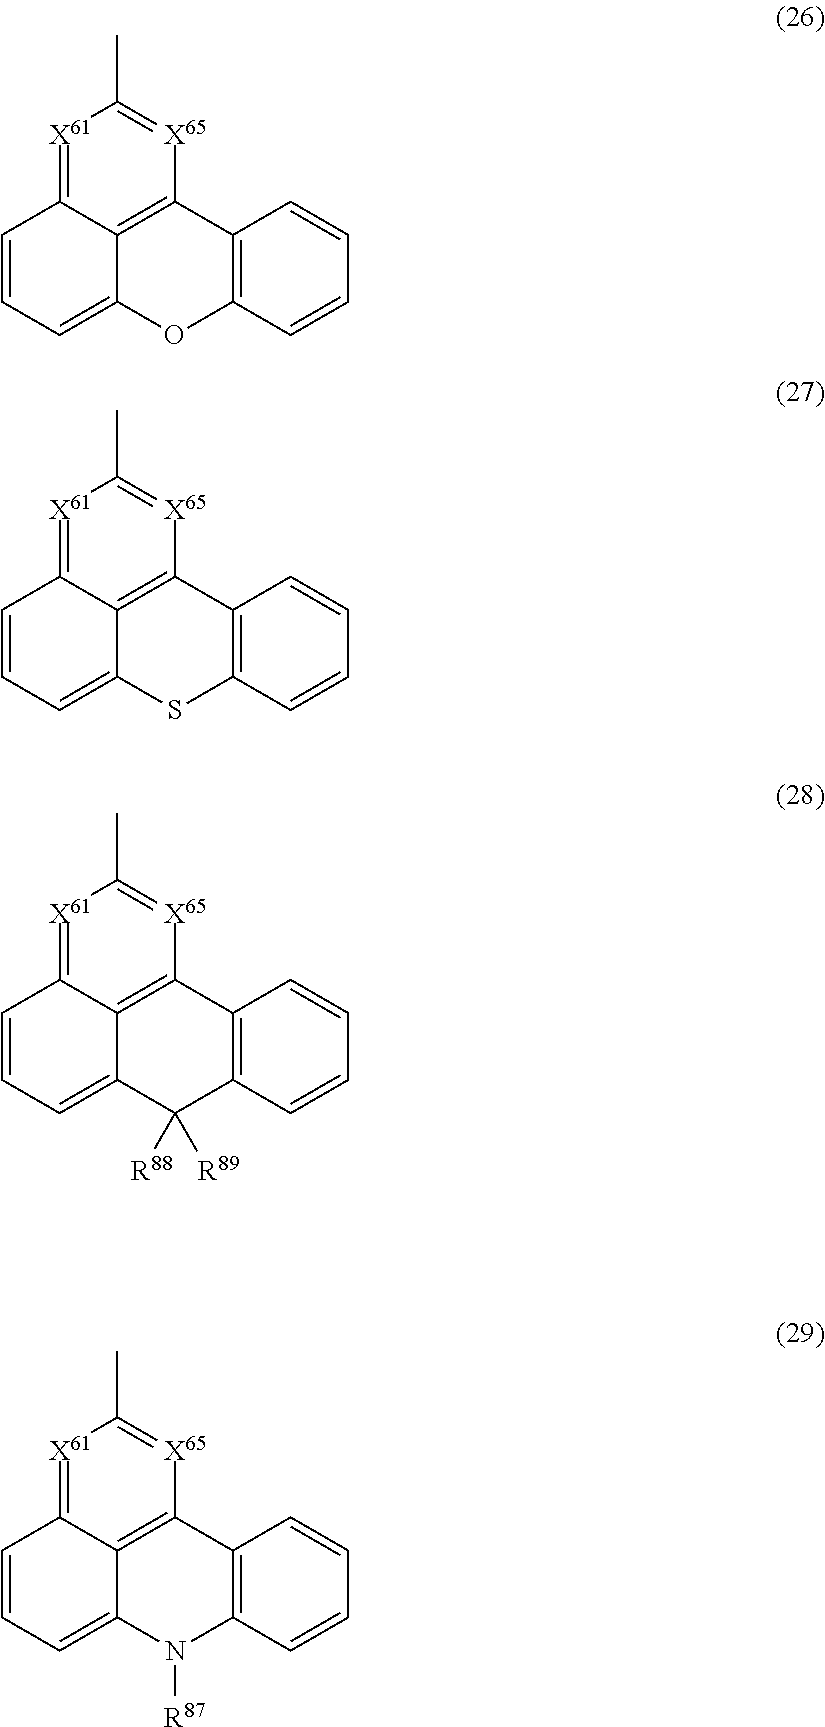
[X61]1=C2C3=C([X65]=C1C)C1=C(OC3=CC=C2)C=CC=C1.[X61]1=C2C3=C([X65]=C1C)C1=C(SC3=CC=C2)C=CC=C1.[X61]1=C2C3=C([X65]=C1C)C1=C(C([R88])([R89])C3=CC=C2)C=CC=C1.[X61]1=C2C3=C([X65]=C1C)C1=C(N([R87])C3=CC=C2)C=CC=C1
